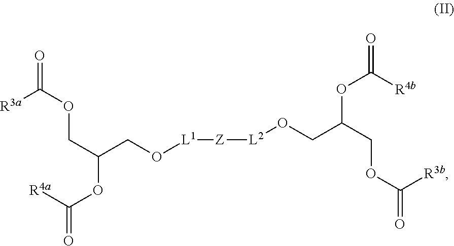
C(O[L1][Z][L2]OCC(COC(=O)[R3b])OC(=O)[R4b])C(COC(=O)[R3a])OC(=O)[R4a]
